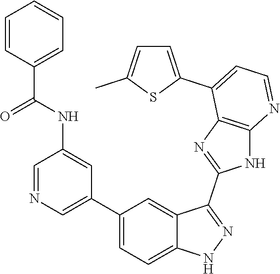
C1=NC=C(C2=CC=C3C(=C2)C(C2=NC4=C(N2)N=CC=C4C2=CC=C(C)S2)=NN3)C=C1NC(C1=CC=CC=C1)=O
